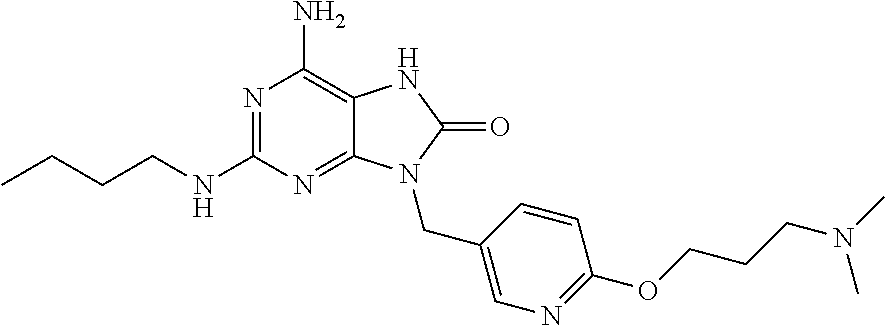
N1=C(NCCCC)N=C2C(=C1N)NC(=O)N2CC1=CN=C(OCCCN(C)C)C=C1
